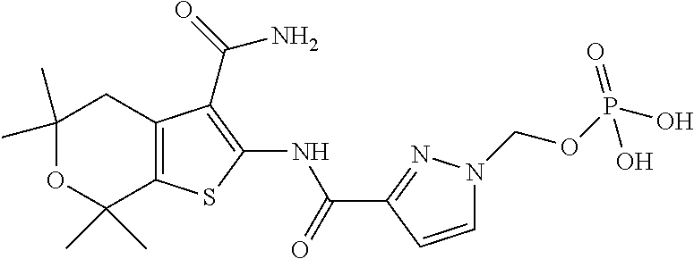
C1(C)(C)OC(C)(C)C2=C(C1)C(C(N)=O)=C(NC(=O)C1=NN(COP(O)(=O)O)C=C1)S2
